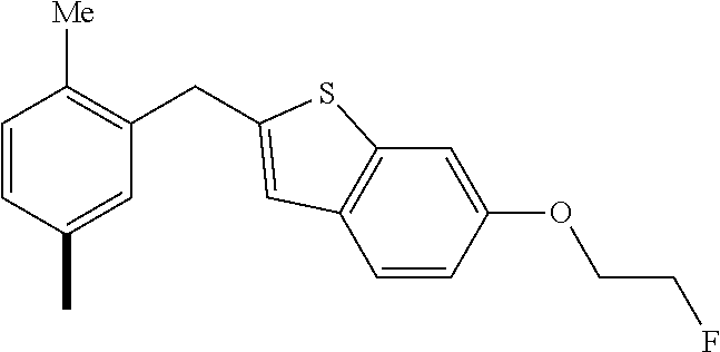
C1=CC(C)=CC(CC2=CC3=C(C=C(OCCF)C=C3)S2)=C1[Me]
